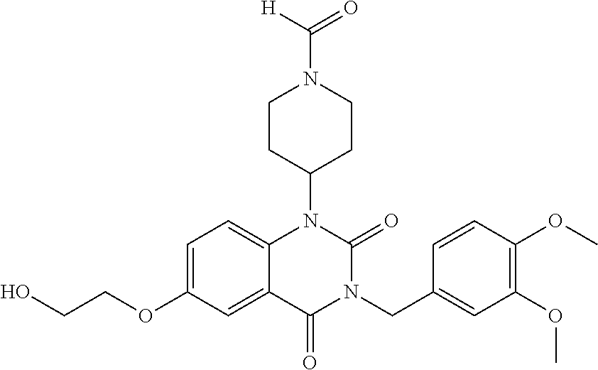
C1=C(OCCO)C=C2C(=C1)N(C1CCN(C(=O)[H])CC1)C(=O)N(CC1=CC(OC)=C(OC)C=C1)C2=O
